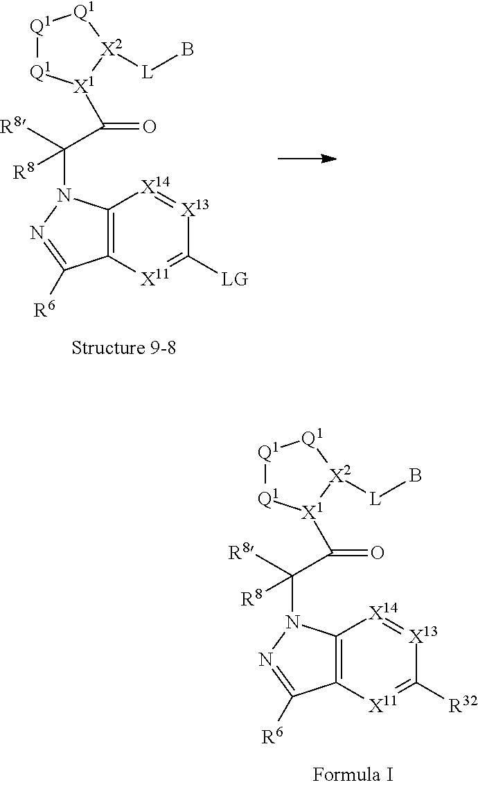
C12=C([X11]=C([R32])[X13]=[X14]1)C([R6])=NN2C([R8])(C(=O)[X1]1[Q1][Q1][Q1][X2]1[L]B)[R8].C12=C([X11]=C([LG])[X13]=[X14]1)C([R6])=NN2C([R8])(C(=O)[X1]1[Q1][Q1][Q1][X2]1[L]B)[R8]
